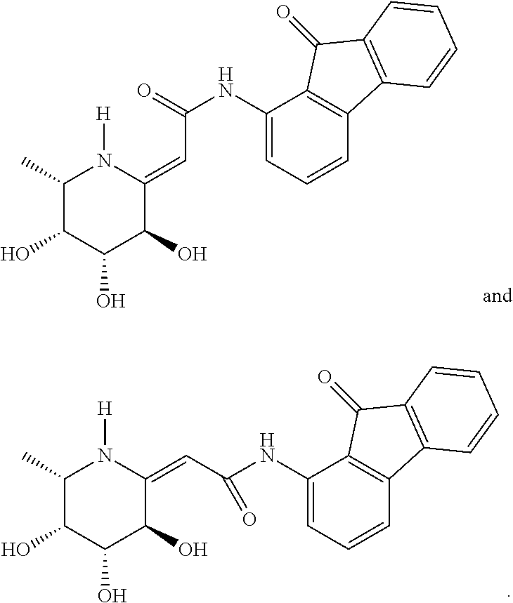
C1(NC(=O)C=C2N([H])C(C)C(O)C(O)C2O)=CC=CC2=C1C(=O)C1=C2C=CC=C1.C1(NC(C=C2N([H])C(C)C(O)C(O)C2O)=O)=CC=CC2=C1C(=O)C1=C2C=CC=C1
